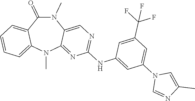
N1(C)C(=O)C2=CC=CC=C2N(C)C2=NC(NC3=CC(N4C=NC(C)=C4)=CC(C(F)(F)F)=C3)=NC=C12
